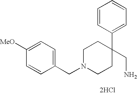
C1(CN2CCC(CN)(C3=CC=CC=C3)CC2)=CC=C([MeO])C=C1.[2HCl]
